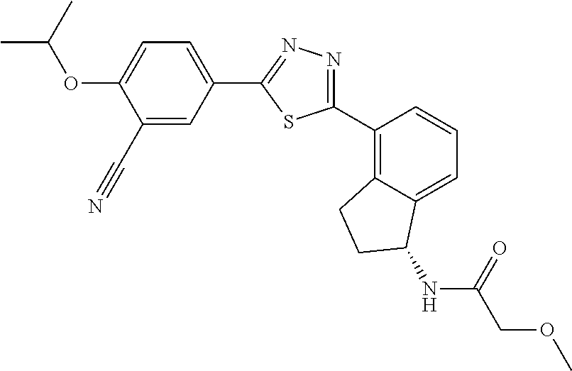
C1(C#N)=CC(C2=NN=C(C3=C4C(=CC=C3)C(NC(=O)COC)CC4)S2)=CC=C1OC(C)C
